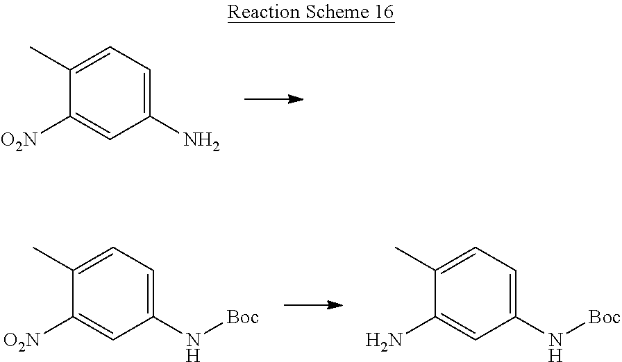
C1(N)=CC=C(C)C([O2N])=C1.C1(N[Boc])=CC=C(C)C([O2N])=C1.C1(N[Boc])=CC=C(C)C(N)=C1
